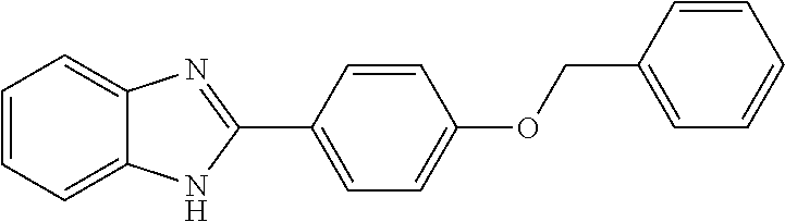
C1=CC=C2C(=C1)N=C(C1=CC=C(OCC3=CC=CC=C3)C=C1)N2
